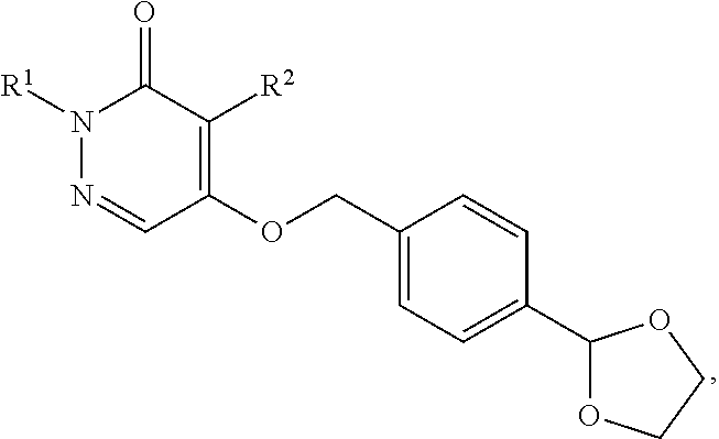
N1=CC(OCC2=CC=C(C3OCCO3)C=C2)=C([R2])C(=O)N1[R1]
